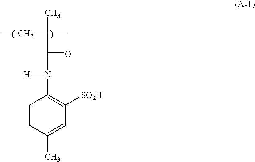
CCC(C(=O)N([H])C1=C([SO2H])C=C(C)C=C1)(C)C
